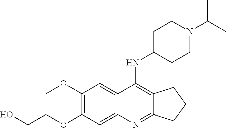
C1(OC)=C(OCCO)C=C2C(=C1)C(NC1CCN(C(C)C)CC1)=C1C(=N2)CCC1
